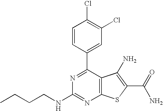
C1(C2=CC(Cl)=C(Cl)C=C2)=NC(NCCCC)=NC2=C1C(N)=C(C(N)=O)S2
